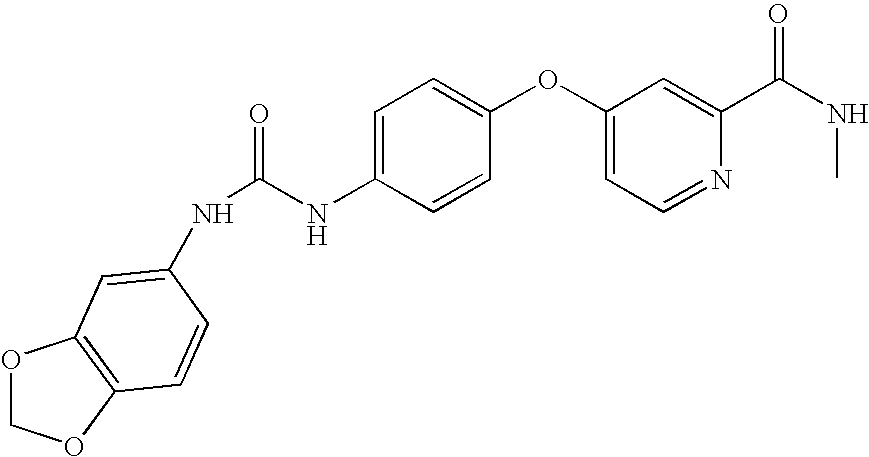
O1COC2=C1C=C(NC(=O)NC1=CC=C(OC3=CC=NC(C(NC)=O)=C3)C=C1)C=C2
